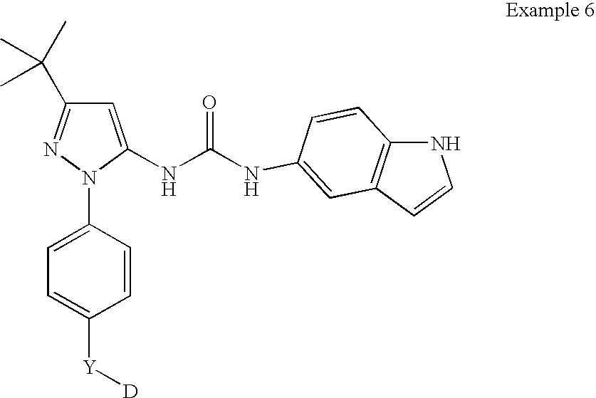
C1=C(NC(=O)NC2=CC3=C(NC=C3)C=C2)N(C2=CC=C([Y][D])C=C2)N=C1C(C)(C)C
